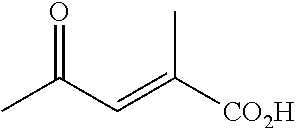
O=C(C=C([CO2H])C)C
